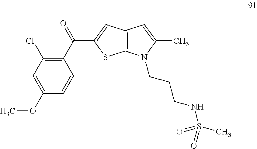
C1=CC(OC)=CC(Cl)=C1C(=O)C1=CC2=C(S1)N(CCCNS(C)(=O)=O)C(C)=C2
